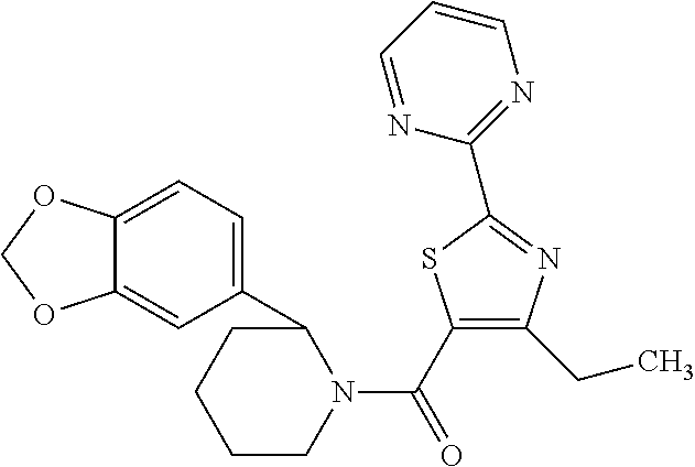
C1(C2CCCCN2C(C2=C(CC)N=C(C3=NC=CC=N3)S2)=O)=CC=C2C(=C1)OCO2
